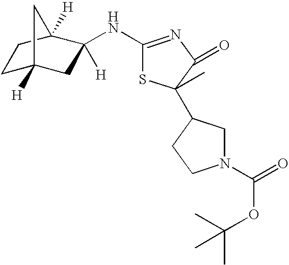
C1C2([H])CC([H])(NC3=NC(=O)C(C)(C4CN(C(=O)OC(C)(C)C)CC4)S3)C([H])(C1)C2
